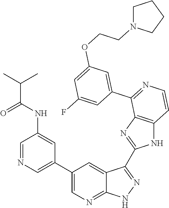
C1=NC=C(C2=CN=C3C(=C2)C(C2=NC4=C(N2)C=CN=C4C2=CC(OCCN4CCCC4)=CC(F)=C2)=NN3)C=C1NC(C(C)C)=O
